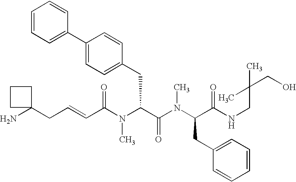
NC1(CC=CC(N(C(C(=O)N(C)C(CC2=CC=CC=C2)C(=O)NCC(CO)(C)C)CC2=CC=C(C3=CC=CC=C3)C=C2)C)=O)CCC1
